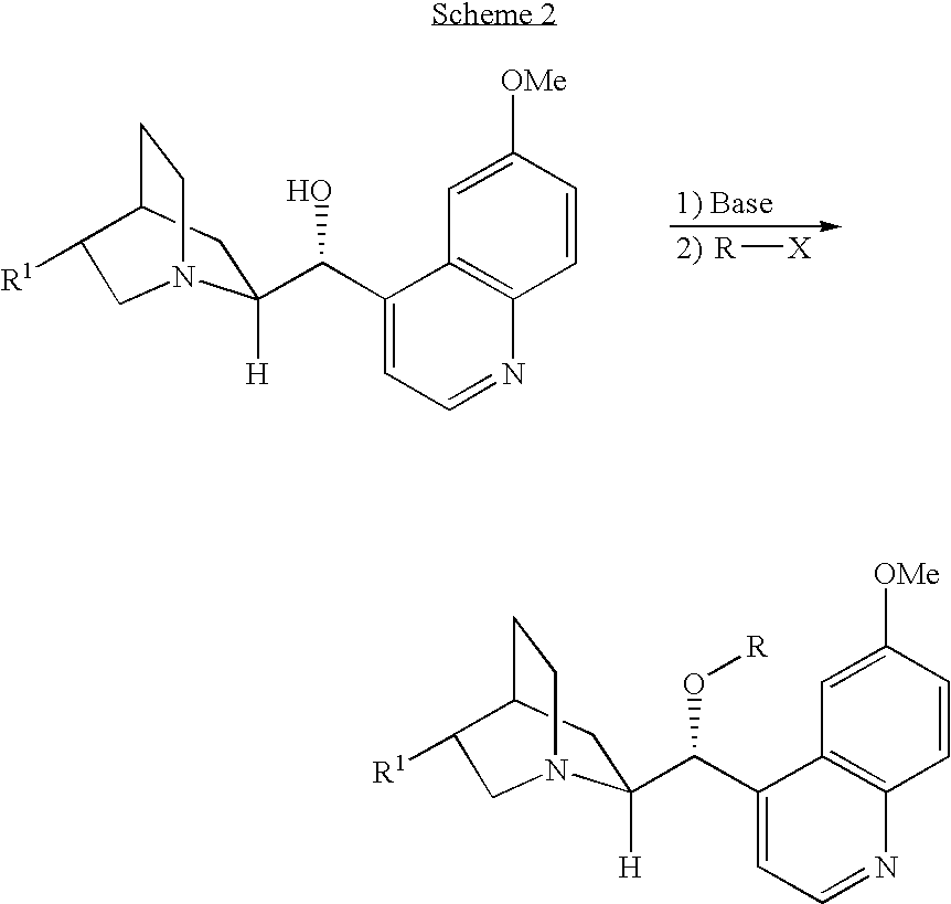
C1=CC2=C(C=C1[OMe])C(C(O)C1([H])CC3CCN1CC3[R1])=CC=N2.[R][X].C1=CC2=C(C=C1[OMe])C(C(O[R])C1([H])CC3CCN1CC3[R1])=CC=N2
